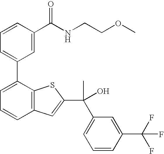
C1=CC(C(NCCOC)=O)=CC(C2=CC=CC3=C2SC(C(C2=CC=CC(C(F)(F)F)=C2)(C)O)=C3)=C1
